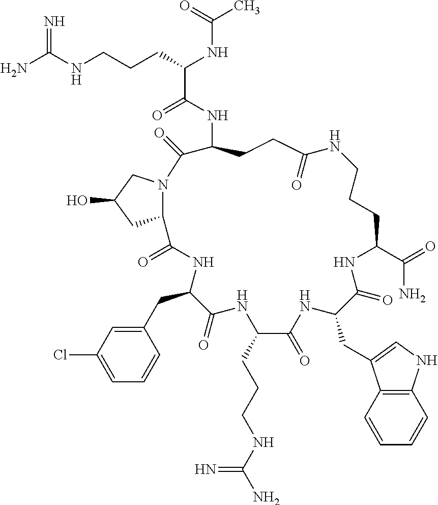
NC(NCCCC(NC(C)=O)C(=O)NC1CCC(=O)NCCCC(C(=O)N)NC(=O)C(CC2=CNC3=C2C=CC=C3)NC(=O)C(CCCNC(N)=N)NC(=O)C(CC2=CC(Cl)=CC=C2)NC(=O)C2N(CC(O)C2)C1=O)=N
